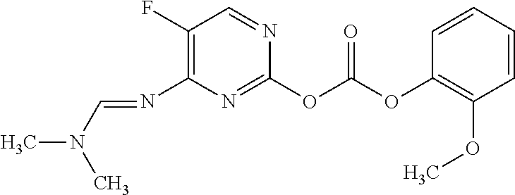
C1(OC(OC2=C(OC)C=CC=C2)=O)=NC(N=CN(C)C)=C(F)C=N1
